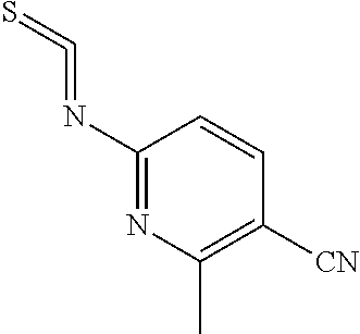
N(C1=NC(C)=C([CN])C=C1)=C=S
